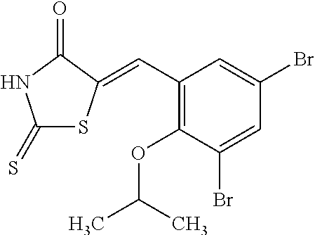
C1(=S)SC(=CC2=C(OC(C)C)C(Br)=CC(Br)=C2)C(=O)N1
